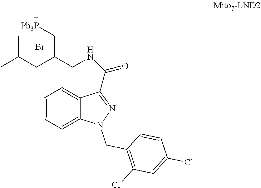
N1(CC2=C(Cl)C=C(Cl)C=C2)N=C(C(NCC(CC(C)C)C[Ph3P])=O)C2=CC=CC=C12.[Br-]
